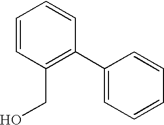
C1=CC(CO)=C(C2=CC=CC=C2)C=C1
